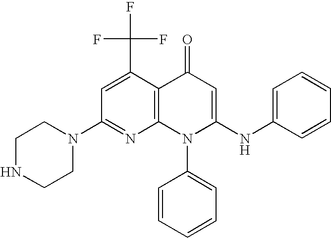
C1(N2CCNCC2)=NC2=C(C(C(F)(F)F)=C1)C(=O)C=C(NC1=CC=CC=C1)N2C1=CC=CC=C1
